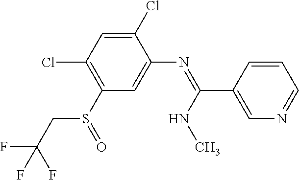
C1(S(=O)CC(F)(F)F)=C(Cl)C=C(Cl)C(N=C(NC)C2=CN=CC=C2)=C1
